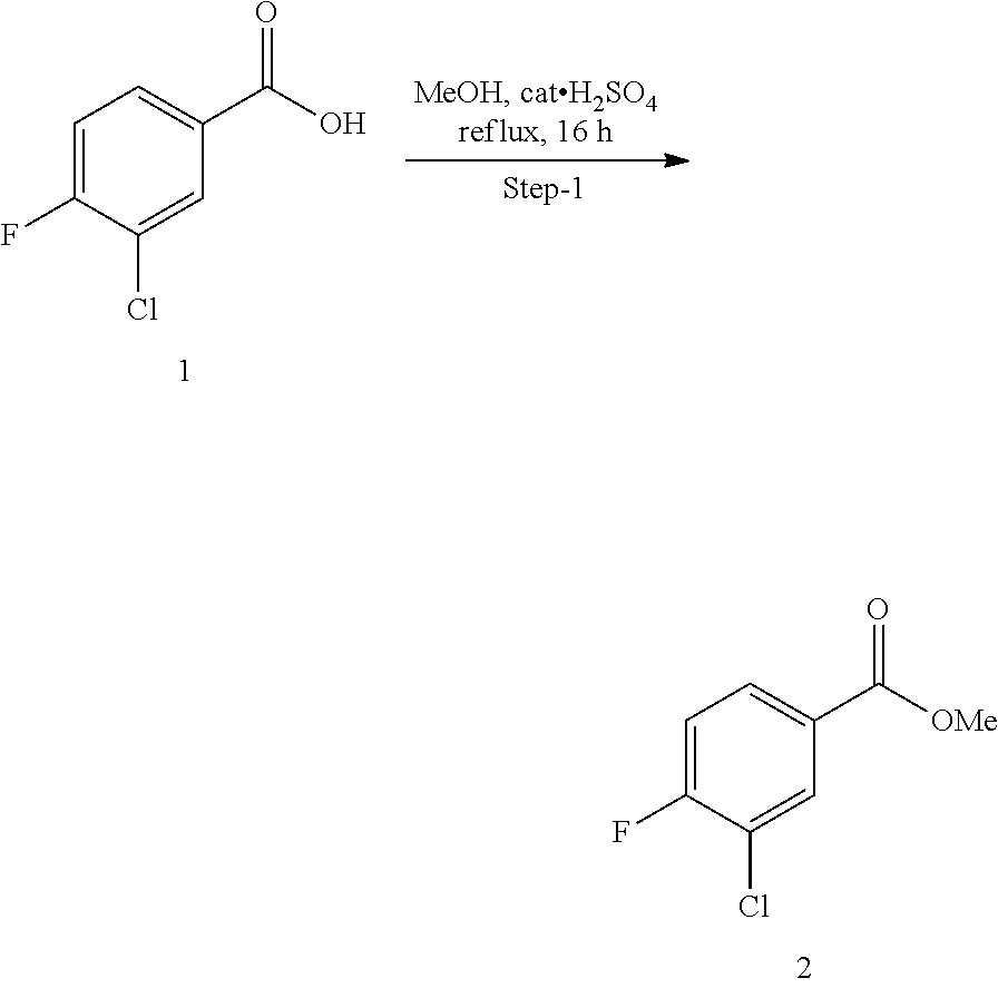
C1=C(F)C(Cl)=CC(C(O)=O)=C1.C1=C(F)C(Cl)=CC(C([OMe])=O)=C1
